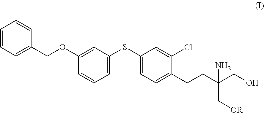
C1=CC=C(COC2=CC(SC3=CC=C(CCC(CO)(N)C[OR])C(Cl)=C3)=CC=C2)C=C1
